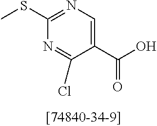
C1(SC)=NC=C(C(O)=O)C(Cl)=N1
